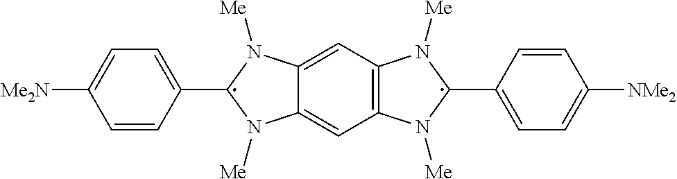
C12=CC3=C(C=C1N([Me])C(C1=CC=C([Me2N])C=C1)N2[Me])N([Me])C(C1=CC=C([NMe2])C=C1)N3[Me]
